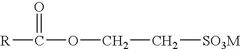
[R]C(OCC[SO3M])=O
